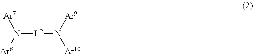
N([L2]N([Ar10])[Ar9])([Ar8])[Ar7]
